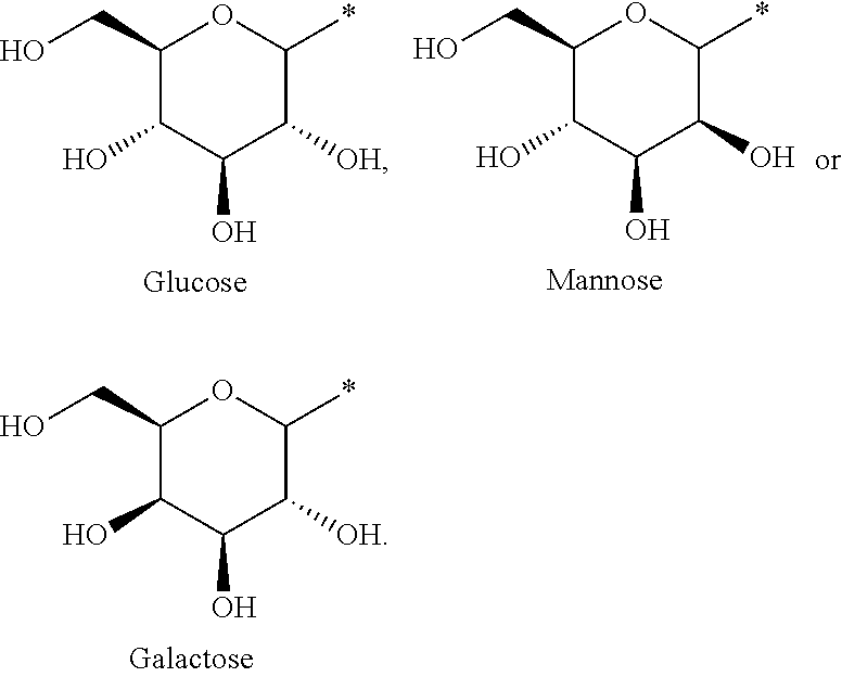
C1(CO)C(O)C(O)C([OH])C(*)O1.C1(CO)C(O)C(O)C([OH])C(*)O1.C1(CO)C(O)C(O)C(O)C(*)O1
